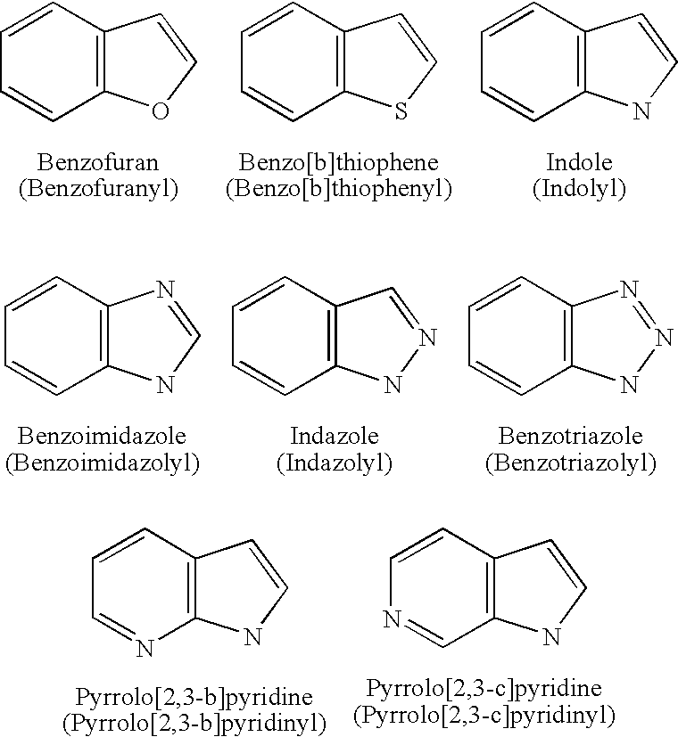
C1=CC2=C(C=C1)OC=C2.C1=CC2=C(C=C1)SC=C2.C1=CC2=C(C=C1)NC=C2.C1=CC2=C(C=C1)NC=N2.C1=CC2=C(C=C1)NN=C2.C1=CC2=C(C=C1)NN=N2.C1=CC2=C(N=C1)NC=C2.C1=CC2=C(C=N1)NC=C2
